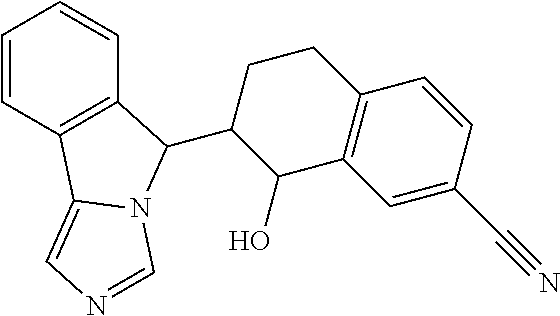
C1=CC2=C(C=C1)C(C1C(O)C3=C(CC1)C=CC(C#N)=C3)N1C2=CN=C1
